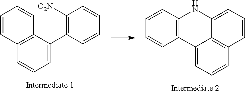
C1=CC=C(C2=C([O2N])C=CC=C2)C2=C1C=CC=C2.C1=CC=C2C3=C1C=CC=C3NC1=C2C=CC=C1
